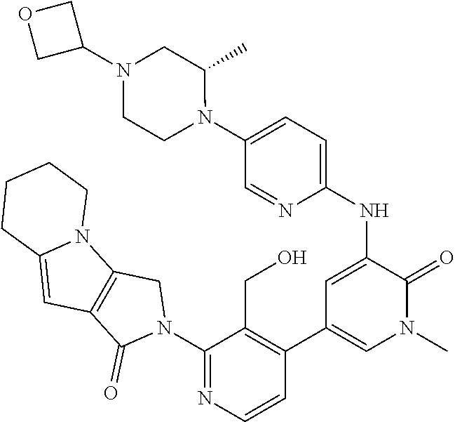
C1(N2CC3=C(C2=O)C=C2N3CCCC2)=NC=CC(C2=CN(C)C(=O)C(NC3=CC=C(N4C(C)CN(C5COC5)CC4)C=N3)=C2)=C1CO
